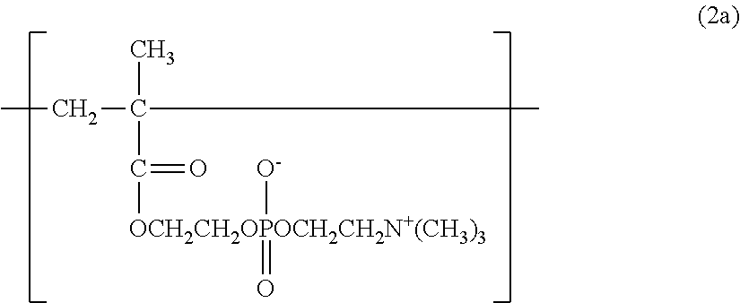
CCC(C)(C)C(=O)[OCH2CH2OPOCH2CH2N+(CH3)3]([O-])=O
